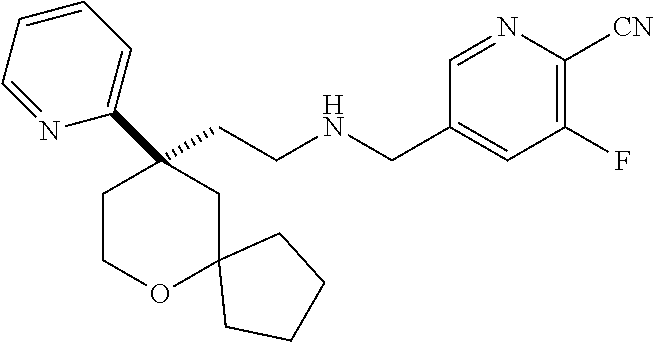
C(CNCC1=CC(F)=C([CN])N=C1)C1(C2=CC=CC=N2)CCOC2(C1)CCCC2
